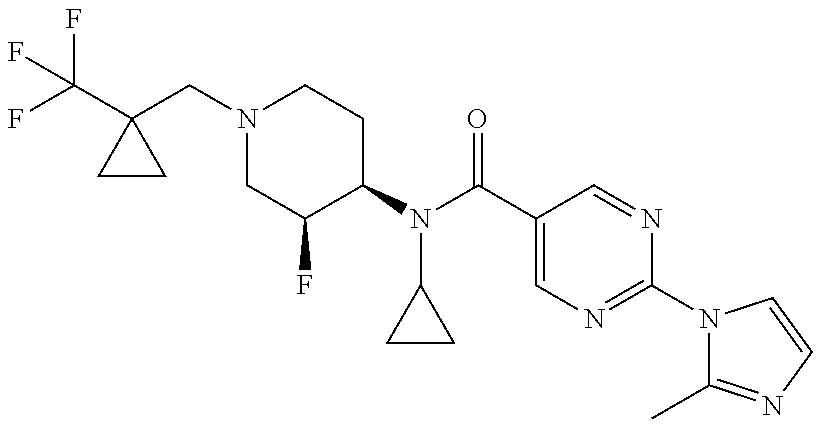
C(C1(CN2CC(F)C(N(C(C3=CN=C(N4C(C)=NC=C4)N=C3)=O)C3CC3)CC2)CC1)(F)(F)F
